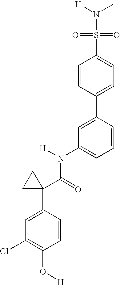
[H]N(C)S(C1=CC=C(C2=CC(N(C(=O)C3(C4=CC(Cl)=C(O[H])C=C4)CC3)[H])=CC=C2)C=C1)(=O)=O
